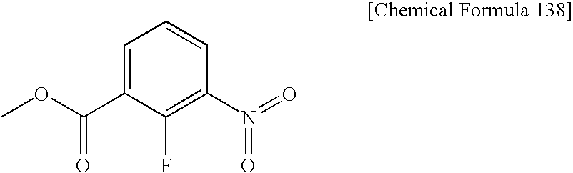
C1=C(C(OC)=O)C(F)=C(N(=O)=O)C=C1
